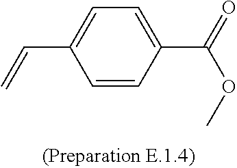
C1=C(C=C)C=CC(C(=O)OC)=C1
